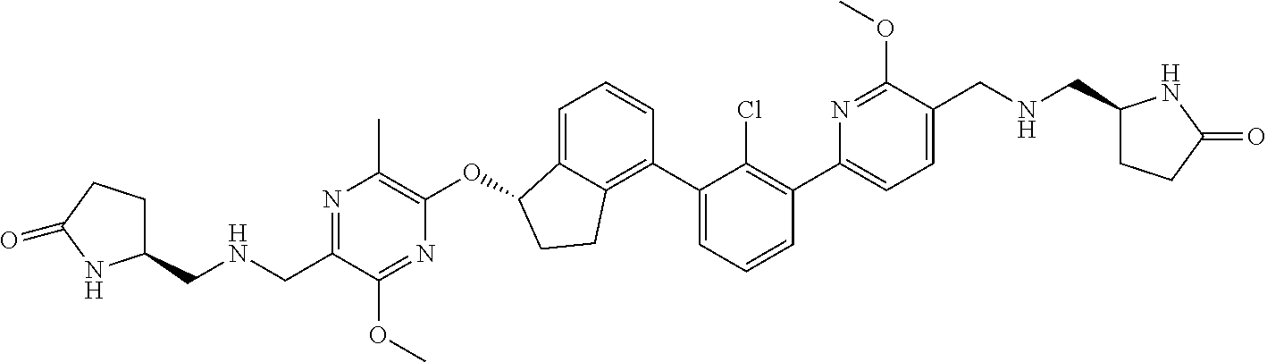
O(C1C2=CC=CC(C3=CC=CC(C4=CC=C(CNCC5CCC(=O)N5)C(OC)=N4)=C3Cl)=C2CC1)C1=C(C)N=C(CNCC2CCC(=O)N2)C(OC)=N1
